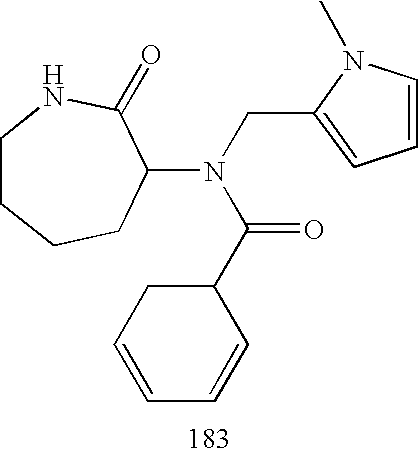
C1(N(CC2=CC=CN2C)C(=O)C2CC=CC=C2)C(=O)NCCCC1
